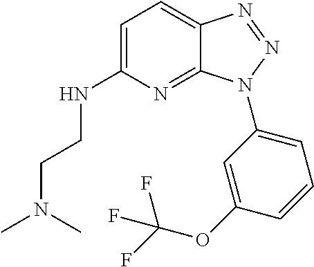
C1=C(NCCN(C)C)N=C2C(=C1)N=NN2C1=CC=CC(OC(F)(F)F)=C1
